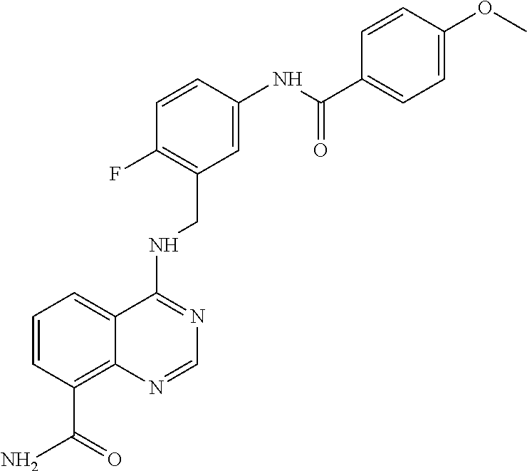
C1=CC(C(N)=O)=C2C(=C1)C(NCC1=C(F)C=CC(NC(C3=CC=C(OC)C=C3)=O)=C1)=NC=N2
